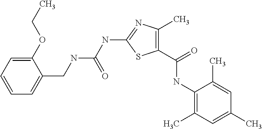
C1(C(=O)NC2=C(C)C=C(C)C=C2C)=C(C)N=C(NC(NCC2=CC=CC=C2OCC)=O)S1
